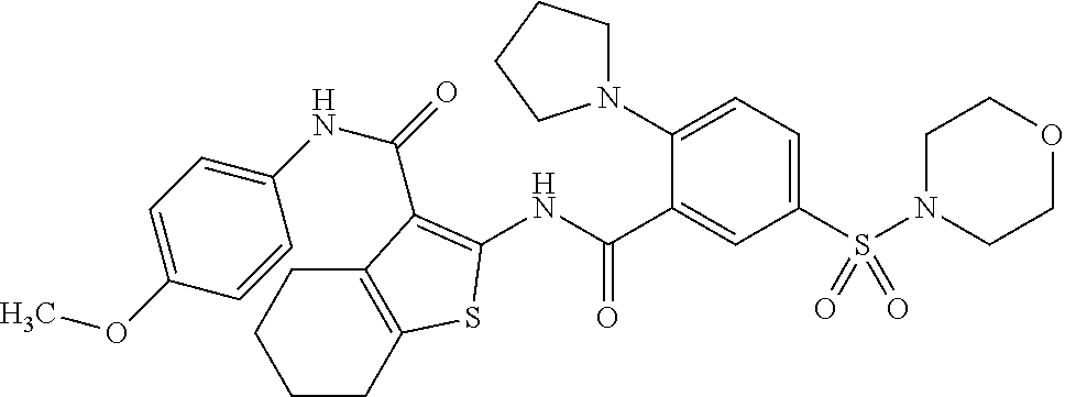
N1(S(C2=CC=C(N3CCCC3)C(C(NC3=C(C(=O)NC4=CC=C(OC)C=C4)C4=C(CCCC4)S3)=O)=C2)(=O)=O)CCOCC1
